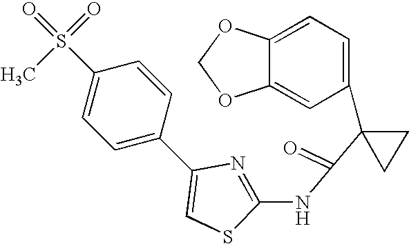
C1=C2C(=CC(C3(C(=O)NC4=NC(C5=CC=C(S(=O)(=O)C)C=C5)=CS4)CC3)=C1)OCO2
